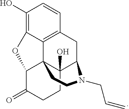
C1(O)=C2C3=C(C=C1)CC1C4(O)C3(C(C(=O)CC4)O2)CCN1CC=C
